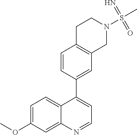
C1=C(OC)C=C2C(=C1)C(C1=CC3=C(C=C1)CCN(S(C)(=N)=O)C3)=CC=N2
